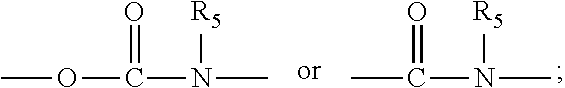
COC(N([R5])C)=O.CC(N([R5])C)=O
